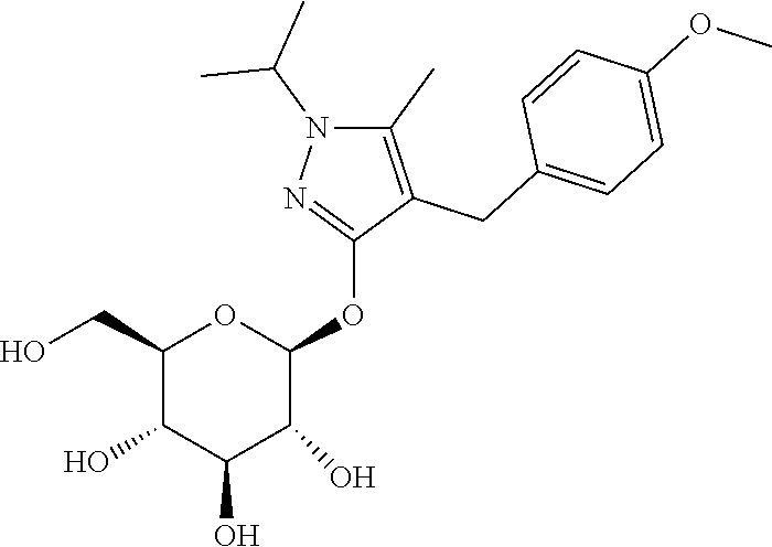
C1(CO)C(O)C(O)C(O)C(OC2=NN(C(C)C)C(C)=C2CC2=CC=C(OC)C=C2)O1
